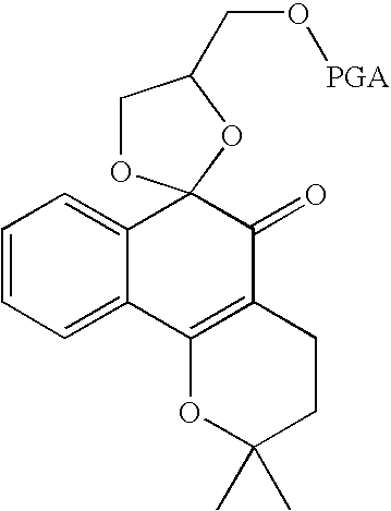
C1=CC=C2C(=C1)C1(C(=O)C3=C2OC(C)(C)CC3)OCC(CO[PGA])O1
